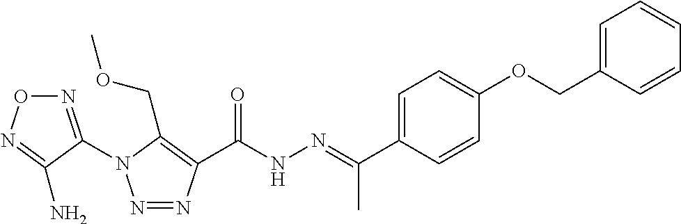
N1=C(N2N=NC(C(NN=C(C3=CC=C(OCC4=CC=CC=C4)C=C3)C)=O)=C2COC)C(N)=NO1
